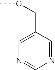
C1=C(COC)C=NC=N1
